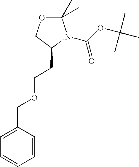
C1(C)(C)OCC(CCOCC2=CC=CC=C2)N1C(=O)OC(C)(C)C
